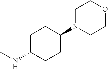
C1C(NC)CCC(N2CCOCC2)C1
